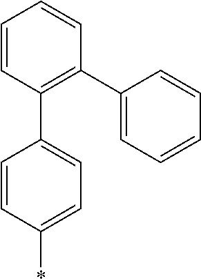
C1(C2=C(C3=CC=CC=C3)C=CC=C2)=CC=C(*)C=C1
